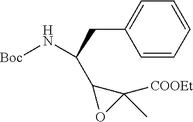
[Boc]NC(CC1=CC=CC=C1)C1C([COOEt])(C)O1
